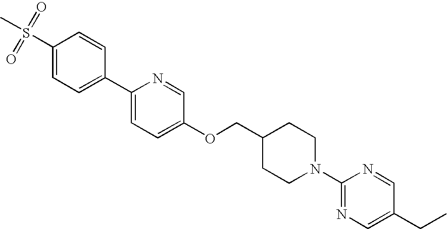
S(C1=CC=C(C2=CC=C(OCC3CCN(C4=NC=C(CC)C=N4)CC3)C=N2)C=C1)(C)(=O)=O
